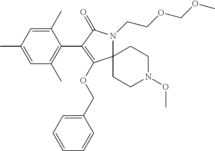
C12(N(CCOCOC)C(=O)C(C3=C(C)C=C(C)C=C3C)=C1OCC1=CC=CC=C1)CCN(OC)CC2
